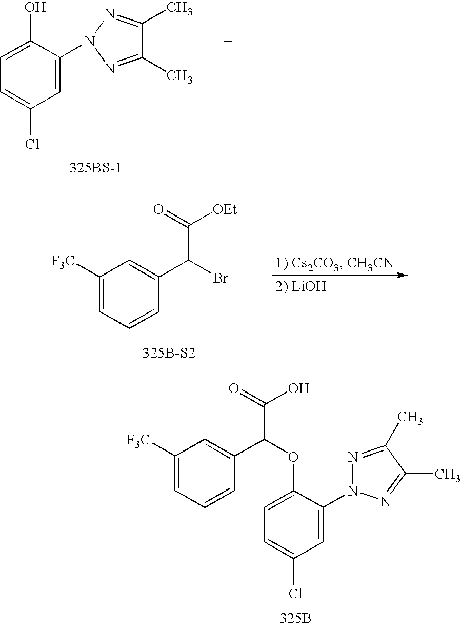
C1([F3C])=CC=CC(C(C([OEt])=O)Br)=C1.C1=C(N2N=C(C)C(C)=N2)C(O)=CC=C1Cl.[325BS-1].C1([F3C])=CC=CC(C(C(O)=O)OC2=CC=C(Cl)C=C2N2N=C(C)C(C)=N2)=C1.[325B]
